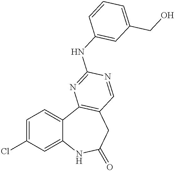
C1=C(Cl)C=C2C(=C1)C1=C(CC(=O)N2)C=NC(NC2=CC(CO)=CC=C2)=N1
